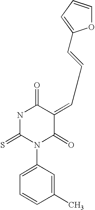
N1C(=S)N(C2=CC=CC(C)=C2)C(=O)C(=CCC=CC2=CC=CO2)C1=O
